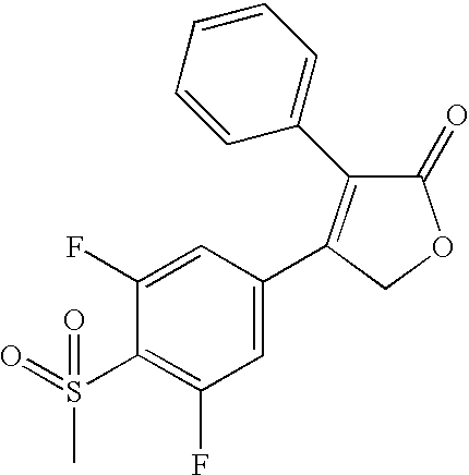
C1(C2=C(C3=CC=CC=C3)C(=O)OC2)=CC(F)=C(S(=O)(=O)C)C(F)=C1
